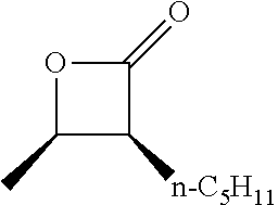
O1C(C)C([n-C5H11])C1=O
